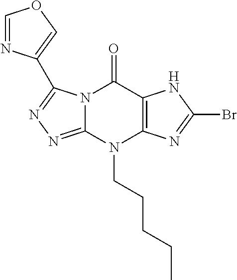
N12C(=NN=C1C1=COC=N1)N(CCCCC)C1=C(C2=O)NC(Br)=N1
